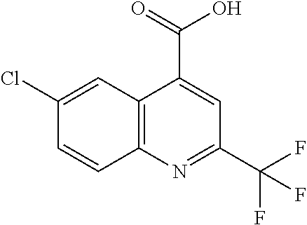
C12=C(N=C(C(F)(F)F)C=C1C(=O)O)C=CC(Cl)=C2
